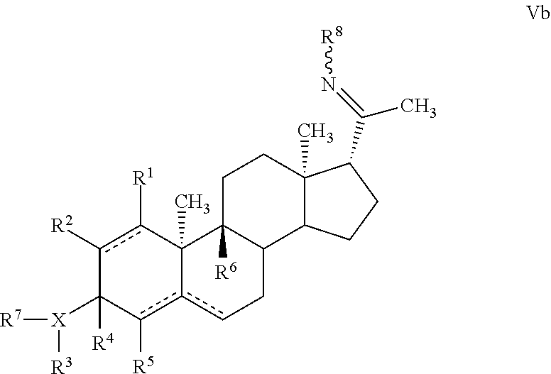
c1([R2])c([R1])C2(C)c(c([R5])C1([X]([R3])[R7])[R4])cCC1C2([R6])CCC2(C)C1CCC2C(=N[R8])C
